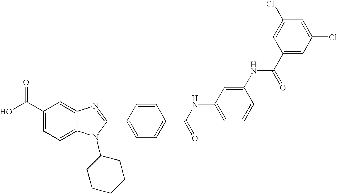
OC(C1=CC=C2C(=C1)N=C(C1=CC=C(C(NC3=CC=CC(NC(C4=CC(Cl)=CC(Cl)=C4)=O)=C3)=O)C=C1)N2C1CCCCC1)=O
